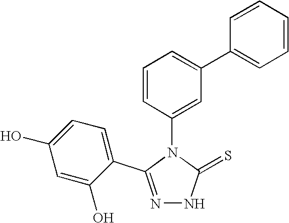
N1=C(C2=CC=C(O)C=C2O)N(C2=CC(C3=CC=CC=C3)=CC=C2)C(=S)N1
